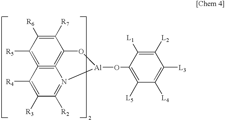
C12=C3C([R7])=C([R6])C([R5])=C=1C([R4])=C([R3])C([R2])=N2[Al](OC1=C([L5])C([L4])=C([L3])C([L2])=C1[L1])O3
